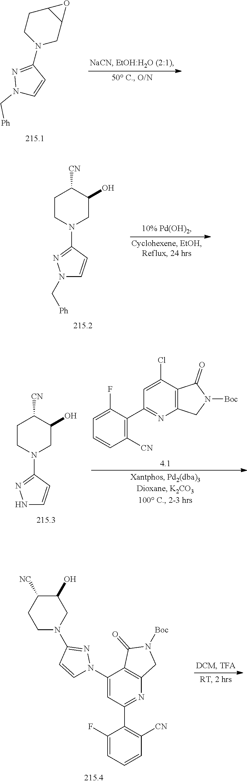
C1CN(C2=NN(C[Ph])C=C2)CC2C1O2.N1(C[Ph])C=CC(N2CC(O)C([CN])CC2)=N1.N1C=CC(N2CC(O)C([CN])CC2)=N1.C1=C(F)C(C2=NC3=C(C(Cl)=C2)C(=O)N([Boc])C3)=C([CN])C=C1.C1N(C2=NN(C3=CC(C4=C([CN])C=CC=C4F)=NC4=C3C(=O)N([Boc])C4)C=C2)CC(O)C([NC])C1
